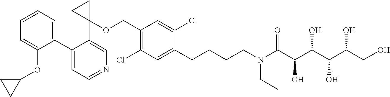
C1(C2=CC=CC=C2OC2CC2)=CC=NC=C1C1(OCC2=C(Cl)C=C(CCCCN(C(C(C(C(C(CO)O)O)O)O)=O)CC)C(Cl)=C2)CC1
